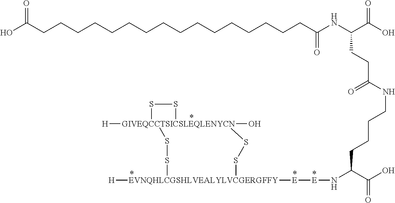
C(CCC(C(O)=O)N[E][E][EVNQHLCGSHLVEALYLVCGERGFFY]1([H])SS[GIVEQCCTSICSLEQLENYCN]2([H])(O)(SS1)SS2)CNC(CCC(NC(=O)CCCCCCCCCCCCCCCCC(O)=O)C(=O)O)=O
